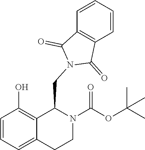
C1=CC=C2C(=C1O)C(CN1C(=O)C3=C(C=CC=C3)C1=O)N(C(OC(C)(C)C)=O)CC2
